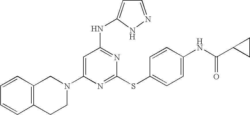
C12=C(CCN(C3=CC(NC4=CC=NN4)=NC(SC4=CC=C(NC(=O)C5CC5)C=C4)=N3)C1)C=CC=C2
